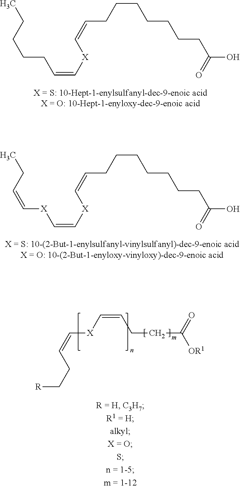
C(=C[X]C=CCCCCCCCC(O)=O)CCCCC.C(=C[X]C=CCCCCCCCC(O)=O)[X]C=CCC.[X](C=CCCC([OR1])=O)C=CCC[R]
